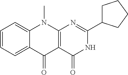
C1=CC=C2C(=C1)N(C)C1=C(C2=O)C(=O)NC(C2CCCC2)=N1
